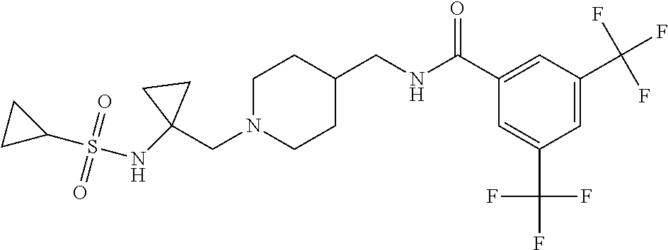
C1(CN2CCC(CNC(C3=CC(C(F)(F)F)=CC(C(F)(F)F)=C3)=O)CC2)(NS(C2CC2)(=O)=O)CC1
